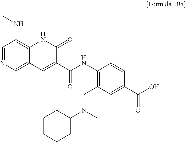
C1=NC=C2C(=C1NC)NC(=O)C(C(NC1=C(CN(C3CCCCC3)C)C=C(C(O)=O)C=C1)=O)=C2
